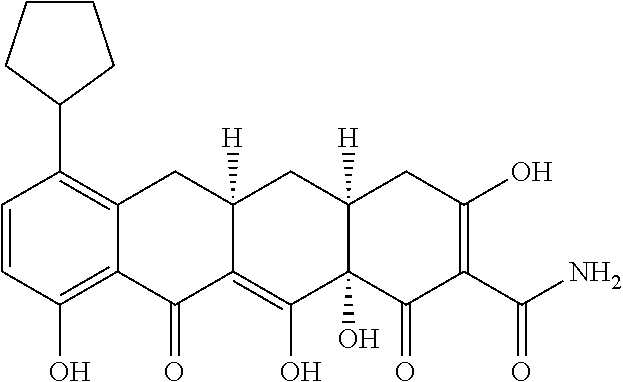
C1=CC(O)=C2C(=C1C1CCCC1)CC1([H])C(=C(O)C3(O)C([H])(C1)CC(O)=C(C(N)=O)C3=O)C2=O
